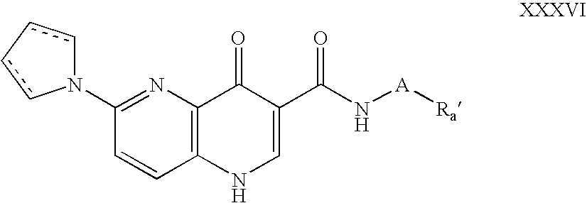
C1=CC2=C(N=C1N1cc-cc1)C(=O)C(C(N[A][Ra])=O)=CN2
